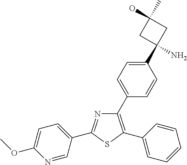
C1(C2=C(C3=CC=CC=C3)SC(C3=CC=C(OC)N=C3)=N2)=CC=C(C2(N)CC(C)(O)C2)C=C1
